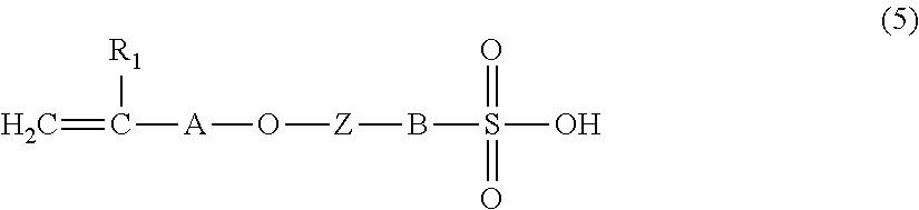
O([Z]BS(=O)(=O)O)[A]C(=C)[R1]
